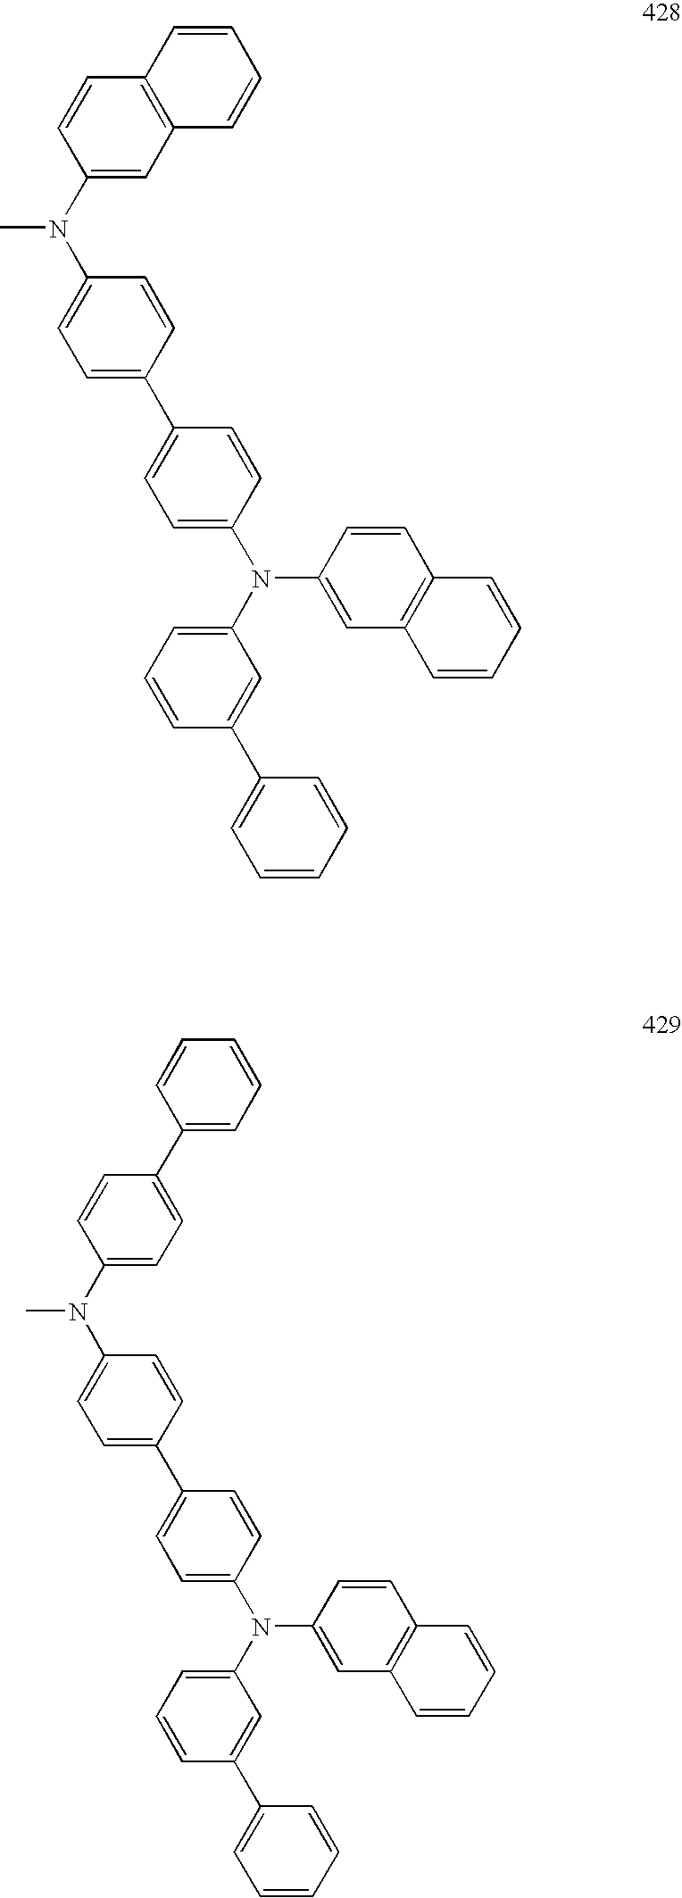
C1(C2=CC=C(N(C3=CC=CC(C4=CC=CC=C4)=C3)C3=CC4=C(C=C3)C=CC=C4)C=C2)=CC=C(N(C2=CC3=C(C=C2)C=CC=C3)C)C=C1.C1(C2=CC=C(N(C3=CC=CC(C4=CC=CC=C4)=C3)C3=CC4=C(C=C3)C=CC=C4)C=C2)=CC=C(N(C2=CC=C(C3=CC=CC=C3)C=C2)C)C=C1
